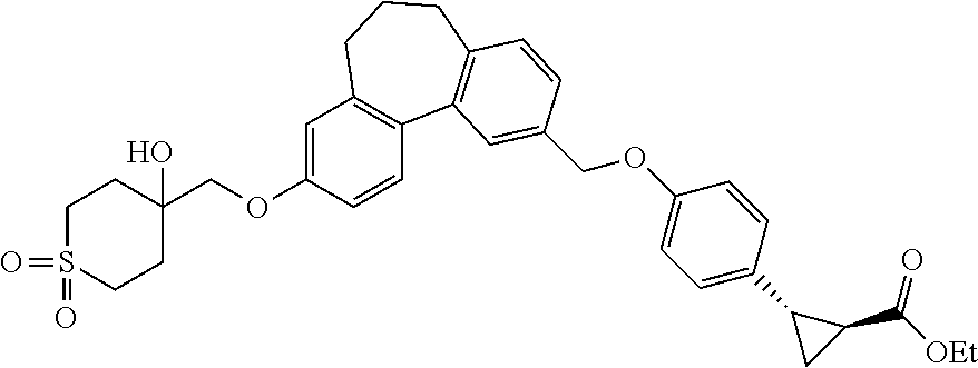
C1(COC2=CC3=C(C=C2)C2=C(CCC3)C=CC(COC3=CC=C(C4CC4C(=O)[OEt])C=C3)=C2)(O)CCS(=O)(=O)CC1
